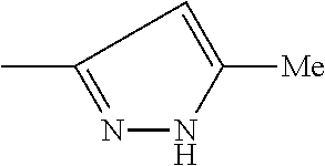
C1(C)=NNC([Me])=C1
